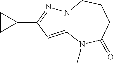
C12=CC(C3CC3)=NN1CCCC(=O)N2C
